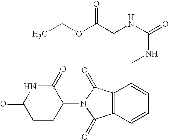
C1(=O)CCC(N2C(=O)C3=C(C=CC=C3CNC(=O)NCC(OCC)=O)C2=O)C(=O)N1
